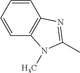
C1=CC2=C(C=C1)N(C)C(C)=N2
